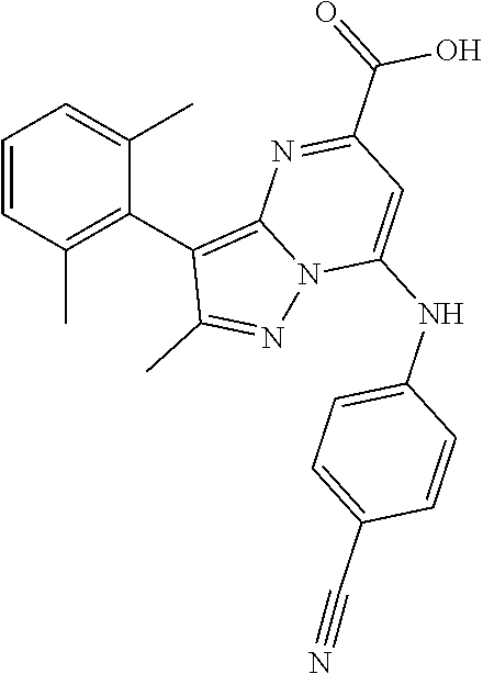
C1(C(=O)O)=NC2=C(C3=C(C)C=CC=C3C)C(C)=NN2C(NC2=CC=C(C#N)C=C2)=C1
